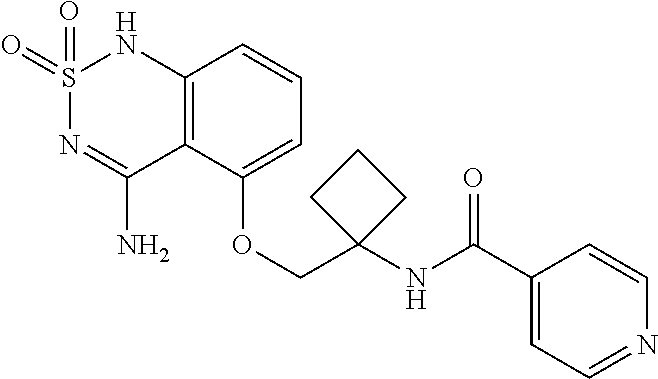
C12=C(C(OCC3(NC(C4=CC=NC=C4)=O)CCC3)=CC=C1)C(N)=NS(=O)(=O)N2
